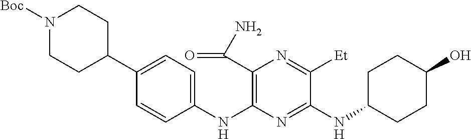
C1(NC2=C(C(N)=O)N=C([Et])C(NC3CCC(O)CC3)=N2)=CC=C(C2CCN([Boc])CC2)C=C1
